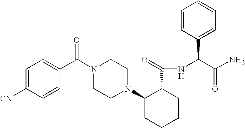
C1=CC(C(N2CCN(C3CCCCC3C(NC(C(N)=O)C3=CC=CC=C3)=O)CC2)=O)=CC=C1[CN]
